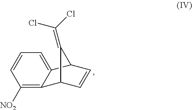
C12=C([NO2])C=CC=C1C1C=CC2C1=C(Cl)Cl
